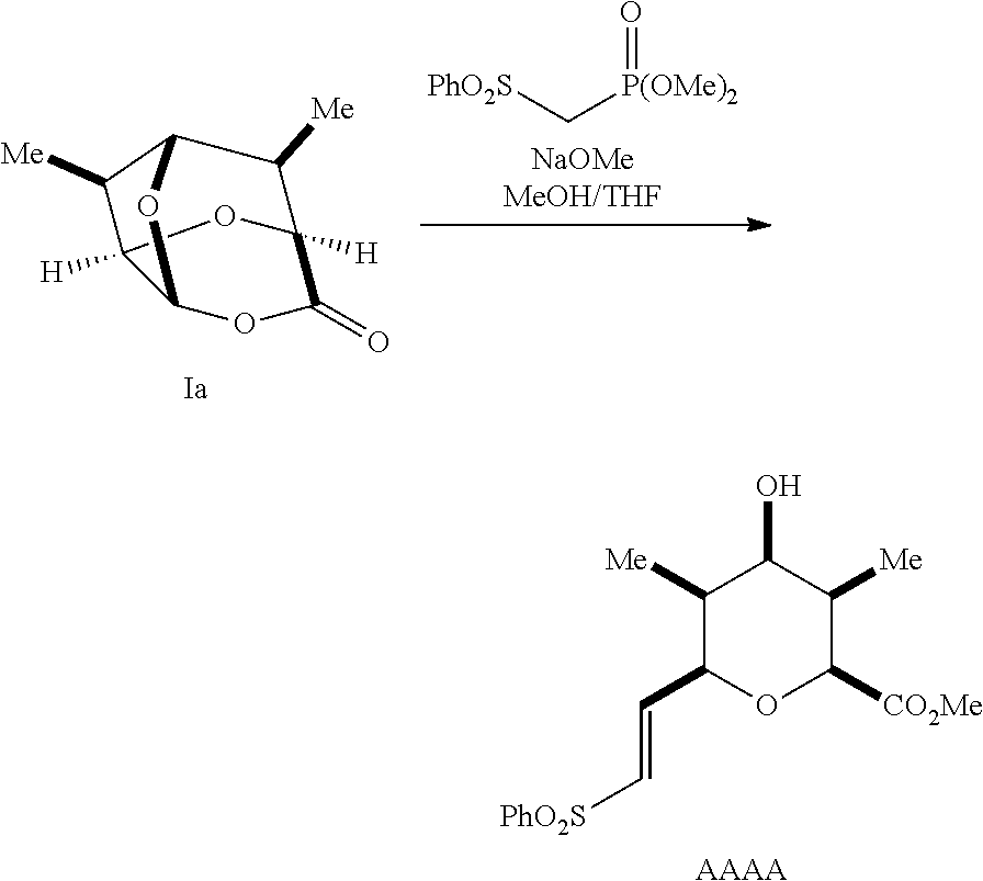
C([PhO2S])[P(OMe)2]=O.O1C(=O)C2([H])OC3([H])C1OC(C2[Me])C3[Me].C1([Me])C(C=C[PhO2S])OC([CO2Me])C([Me])C1O.[AAAA]
